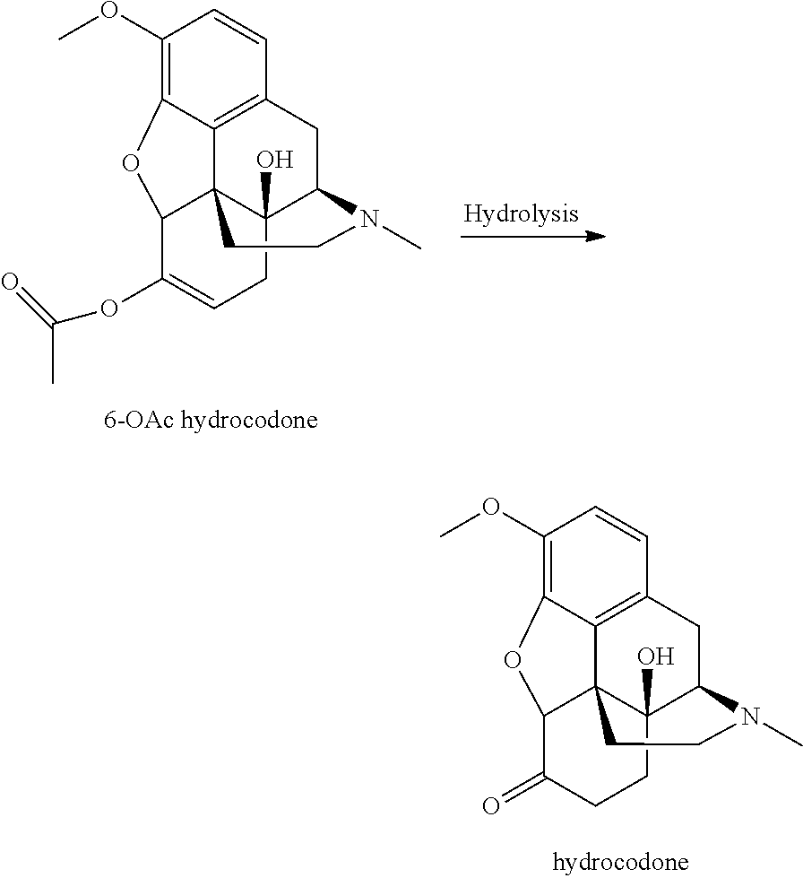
C1(OC)=C2C3=C(C=C1)CC1C4(O)C3(C(C(=O)CC4)O2)CCN1C.C1(OC)=C2C3=C(C=C1)CC1C4(O)C3(C(C(OC(C)=O)=CC4)O2)CCN1C
